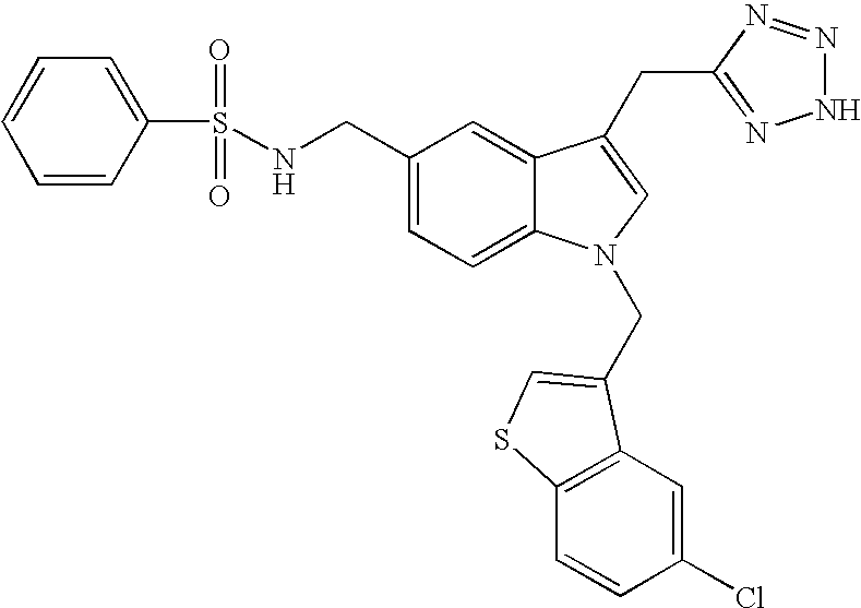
S(NCC1=CC=C2C(=C1)C(CC1=NNN=N1)=CN2CC1=CSC2=C1C=C(Cl)C=C2)(C1=CC=CC=C1)(=O)=O
